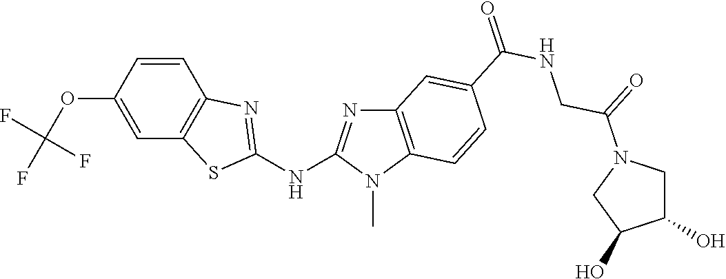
O(C1=CC2=C(C=C1)N=C(NC1=NC3=C(N1C)C=CC(C(NCC(=O)N1CC(O)C(O)C1)=O)=C3)S2)C(F)(F)F
